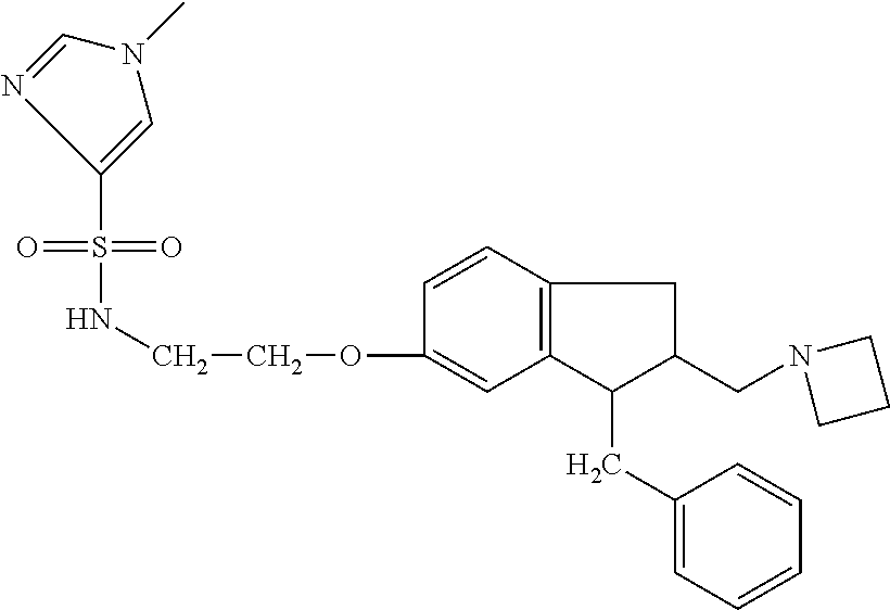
C12=C(C=CC(OCCNS(=O)(=O)C3=CN(C)C=N3)=C1)CC(CN1CCC1)C2CC1=CC=CC=C1
